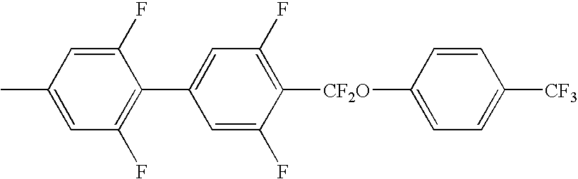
C1=CC([CF2O]C2=C(F)C=C(C3=C(F)C=C(C)C=C3F)C=C2F)=CC=C1[CF3]
